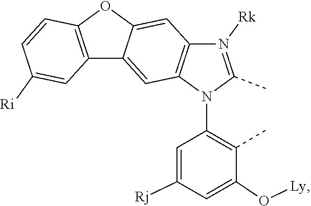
C1=C([Rj])C=C(O[Ly])C(C)=C1N1C2=C(N([Rk])=C1C)C=C1C(=C2)C2=C(C=CC([Ri])=C2)O1
